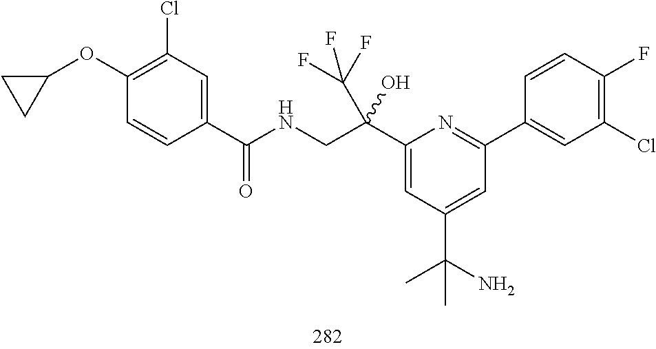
C1(C(CNC(=O)C2=CC(Cl)=C(OC3CC3)C=C2)(C(F)(F)F)O)=CC(C(N)(C)C)=CC(C2=CC(Cl)=C(F)C=C2)=N1
